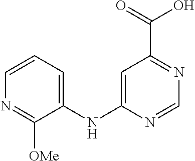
C1=C(NC2=CC=CN=C2[OMe])N=CN=C1C(=O)O
